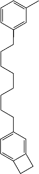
C1=CC(CCCCCCCCC2=CC=C3C(=C2)CC3)=CC(C)=C1
